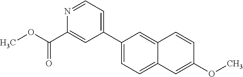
C1(C2=CC=C3C(=C2)C=CC(OC)=C3)=CC=NC(C(OC)=O)=C1
